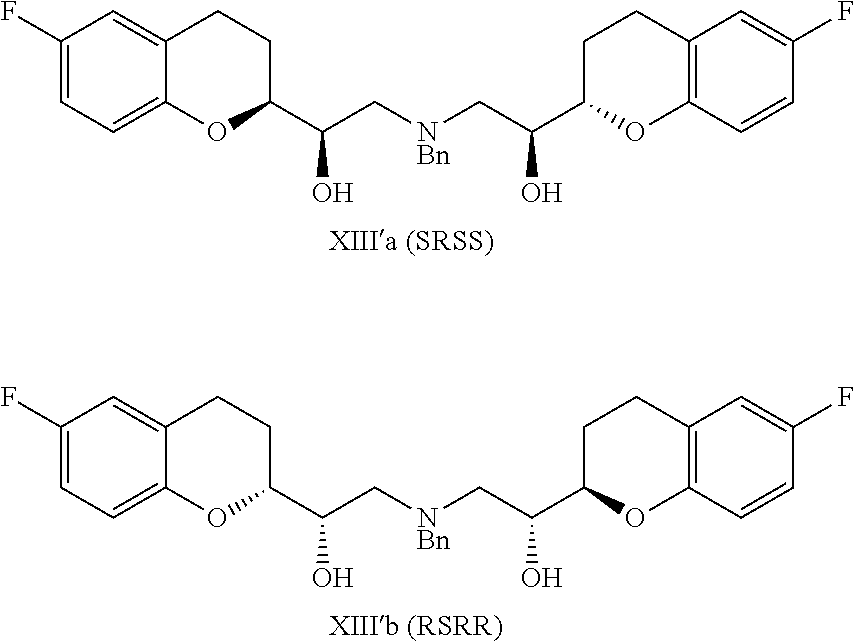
C1=C(F)C=C2C(=C1)OC(C(O)C[NBn]CC(C1OC3=C(CC1)C=C(F)C=C3)O)CC2.C1=C(F)C=C2C(=C1)OC(C(O)C[NBn]CC(C1OC3=C(CC1)C=C(F)C=C3)O)CC2
